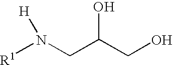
N(CC(CO)O)([R1])[H]
